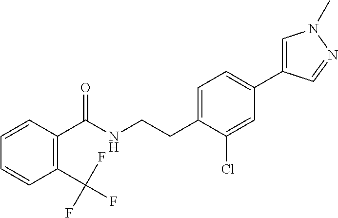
C(CNC(=O)C1=C(C(F)(F)F)C=CC=C1)C1=CC=C(C2=CN(C)N=C2)C=C1Cl
